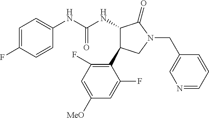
C1=C(F)C=CC(NC(NC2C(C3=C(F)C=C([OMe])C=C3F)CN(CC3=CN=CC=C3)C2=O)=O)=C1
